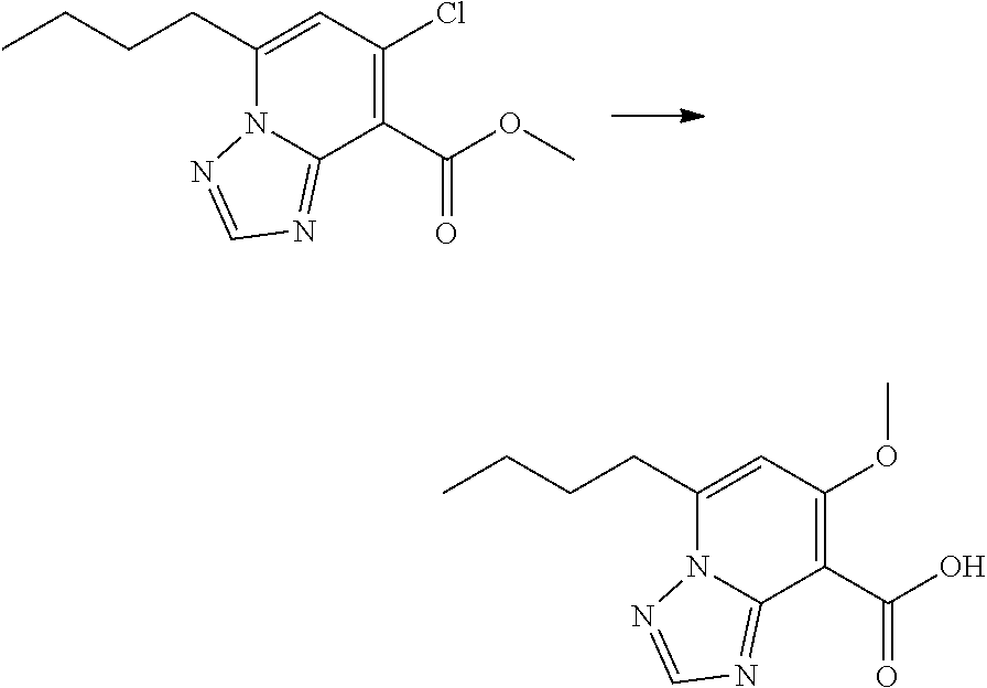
C1(C(OC)=O)=C(Cl)C=C(CCCC)N2C1=NC=N2.C1(C(O)=O)=C(OC)C=C(CCCC)N2C1=NC=N2
